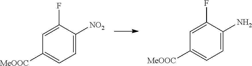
C1=C([NO2])C(F)=CC([MeOOC])=C1.C1=C(N)C(F)=CC([MeOOC])=C1
